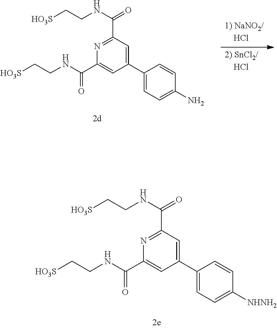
C1(C(=O)NCC[HO3S])=NC(C(=O)NCC[HO3S])=CC(C2=CC=C([NHNH2])C=C2)=C1.C1(C(=O)NCC[HO3S])=NC(C(=O)NCC[HO3S])=CC(C2=CC=C(N)C=C2)=C1
